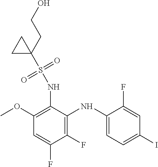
C1(NS(C2(CCO)CC2)(=O)=O)=C(OC)C=C(F)C(F)=C1NC1=CC=C(I)C=C1F
